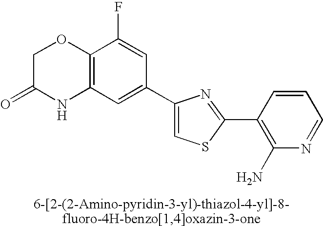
C1C(=O)NC2=C(O1)C(F)=CC(C1=CSC(C3=C(N)N=CC=C3)=N1)=C2
